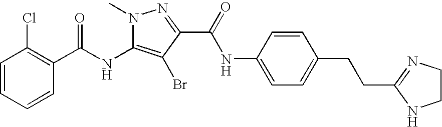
C1=CC=CC(C(NC2=C(Br)C(C(=O)NC3=CC=C(CCC4=NCCN4)C=C3)=NN2C)=O)=C1Cl
